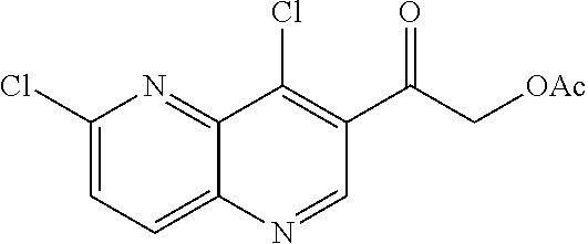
C1(Cl)=CC=C2C(=N1)C(Cl)=C(C(C[OAc])=O)C=N2
